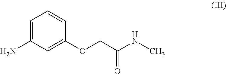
C1=C(N)C=C(OCC(NC)=O)C=C1
